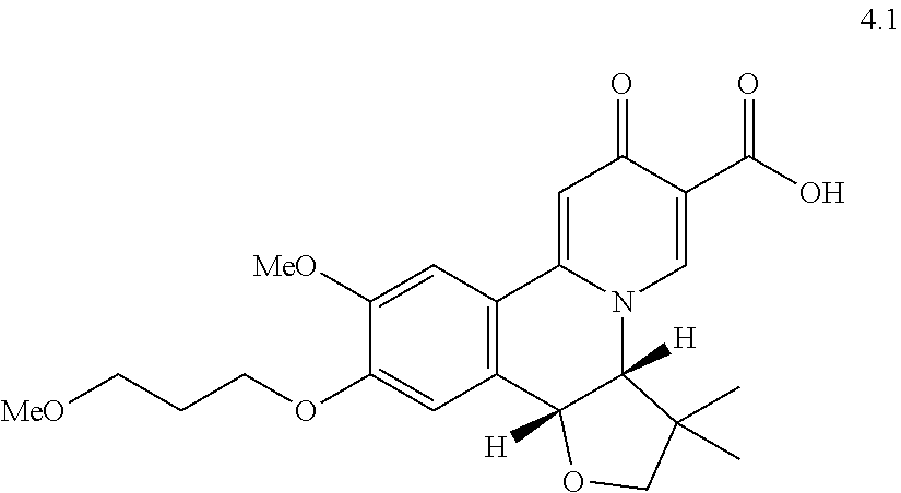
C12=C(C=C([MeO])C(OCCC[MeO])=C1)C1=CC(=O)C(C(O)=O)=CN1C1([H])C2([H])OCC1(C)C
